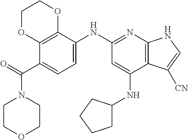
C1COCCN1C(C1=CC=C(NC2=NC3=C(C(NC4CCCC4)=C2)C([CN])=CN3)C2=C1OCCO2)=O
